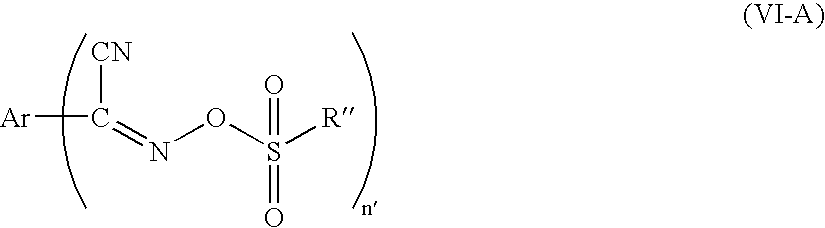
[Ar]C(=NOS([R])(=O)=O)[CN]
